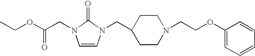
C1=CN(CC2CCN(CCOC3=CC=CC=C3)CC2)C(=O)N1CC(OCC)=O
